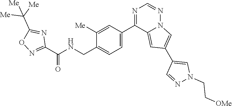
C1([Me])=CC(C2=NC=NN3C2=CC(C2=CN(CC[OMe])N=C2)=C3)=CC=C1CNC(C1=NOC(C([Me])([Me])[Me])=N1)=O
